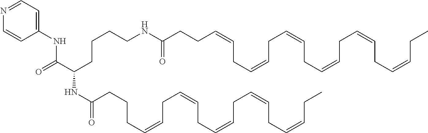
C(CCC=CCC=CCC=CCC=CCC=CCC=CCC)(=O)NCCCCC(C(NC1=CC=NC=C1)=O)NC(=O)CCCC=CCC=CCC=CCC=CCC=CCC
